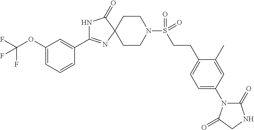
N1C(C2=CC(OC(F)(F)F)=CC=C2)=NC2(C1=O)CCN(S(CCC1=CC=C(N3C(=O)NCC3=O)C=C1C)(=O)=O)CC2
